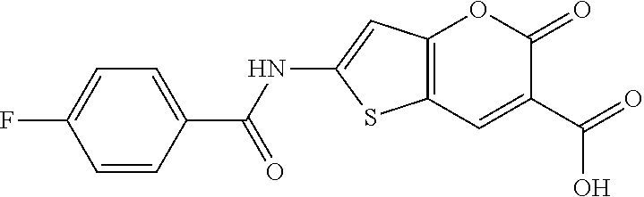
C12=C(C=C(C(=O)O)C(=O)O1)SC(NC(C1=CC=C(F)C=C1)=O)=C2
